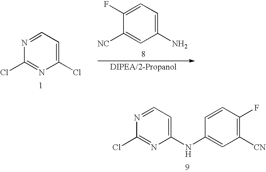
C1(NC2=CC([CN])=C(F)C=C2)=CC=NC(Cl)=N1.C1(Cl)=CC=NC(Cl)=N1.C1(N)=CC=C(F)C([NC])=C1
